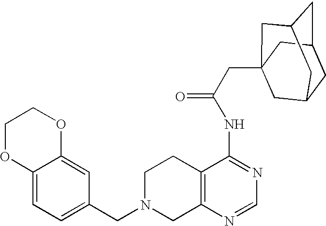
C1N(CC2=CC=C3C(=C2)OCCO3)CC2=C(C1)C(NC(=O)CC13CC4CC(CC(C1)C4)C3)=NC=N2
